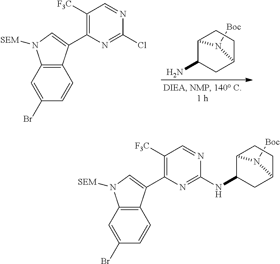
C12=C(C=C(Br)C=C1)N([SEM])C=C2C1=C([F3C])C=NC(Cl)=N1.C12C(N)CC(CC1)N2[Boc].C12=C(C=C(Br)C=C1)N([SEM])C=C2C1=C([F3C])C=NC(NC2C3CCC(C2)N3[Boc])=N1
